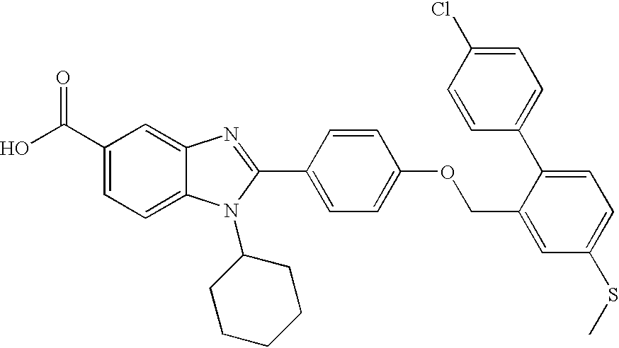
OC(C1=CC=C2C(=C1)N=C(C1=CC=C(OCC3=CC(SC)=CC=C3C3=CC=C(Cl)C=C3)C=C1)N2C1CCCCC1)=O
